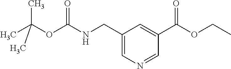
CC(OC(NCC1=CN=CC(C(OCC)=O)=C1)=O)(C)C
